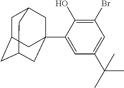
C1C2CC3CC(C4=CC(C(C)(C)C)=CC(Br)=C4O)(CC1C3)C2
